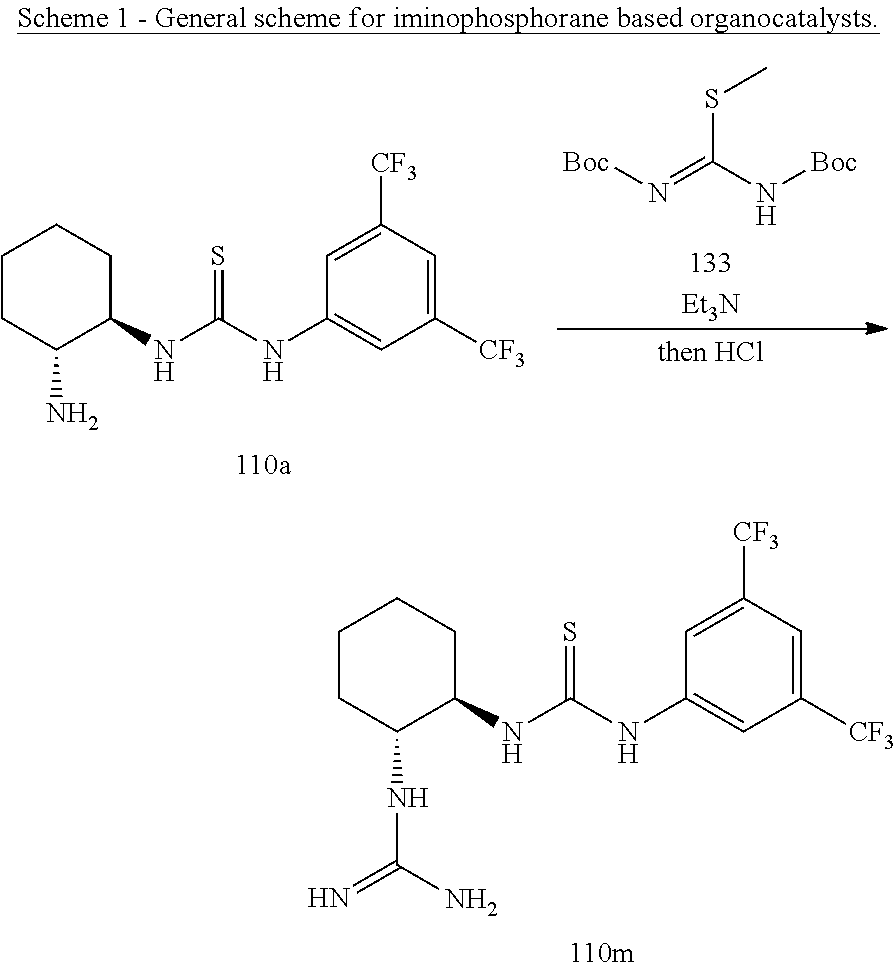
C1([CF3])=CC(NC(NC2CCCCC2NC(N)=N)=S)=CC([CF3])=C1.C1([CF3])=CC(NC(NC2CCCCC2N)=S)=CC([CF3])=C1.[Boc]N=C(N[Boc])SC.[Et3N]
